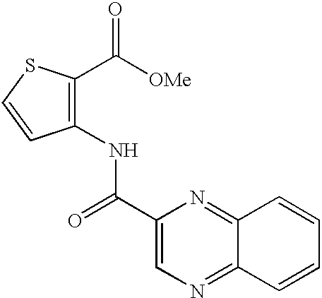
C1(NC(C2=CN=C3C(=N2)C=CC=C3)=O)=C(C([OMe])=O)SC=C1
